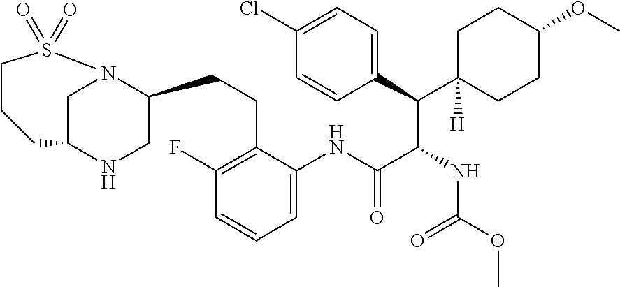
C1C2NCC(CCC3=C(F)C=CC=C3NC(C(NC(OC)=O)C(C3=CC=C(Cl)C=C3)C3([H])CCC(OC)CC3)=O)N1S(=O)(=O)CCC2
